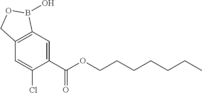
C1=C(C(OCCCCCCC)=O)C(Cl)=CC2=C1B(O)OC2
